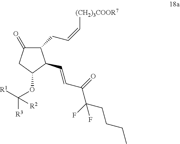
C1(=O)CC(OC([R3])([R1])[R2])C(C=CC(C(CCCC)(F)F)=O)C1CC=C[(CH2)3COOR7]
